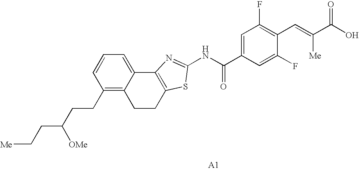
C1(CCC([OMe])CC[Me])=C2C(=CC=C1)C1=C(CC2)SC(NC(C2=CC(F)=C(C=C([Me])C(=O)O)C(F)=C2)=O)=N1
